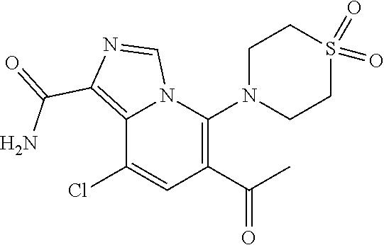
C1(C(C)=O)=C(N2CCS(=O)(=O)CC2)N2C(=C(C(=O)N)N=C2)C(Cl)=C1
